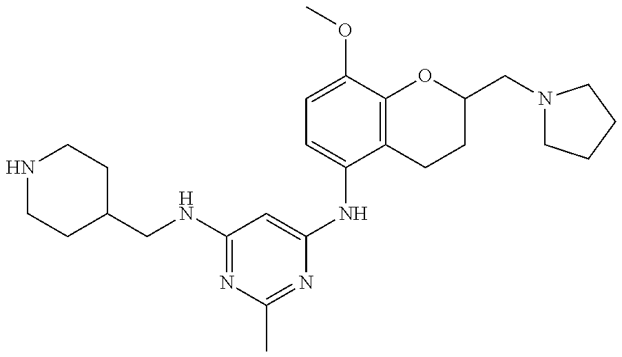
N1CCC(CNC2=NC(C)=NC(NC3=CC=C(OC)C4=C3CCC(CN3CCCC3)O4)=C2)CC1
